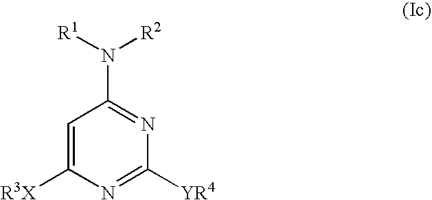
C1=C([R3X])N=C([YR4])N=C1N([R2])[R1]
